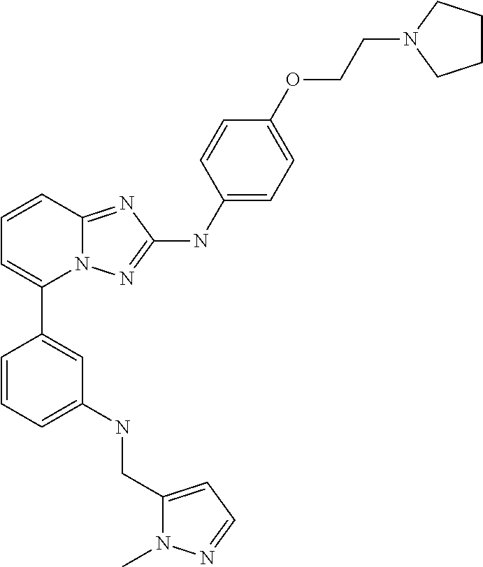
C1=CC2=NC(NC3=CC=C(OCCN4CCCC4)C=C3)=NN2C(C2=CC(NCC3=CC=NN3C)=CC=C2)=C1
